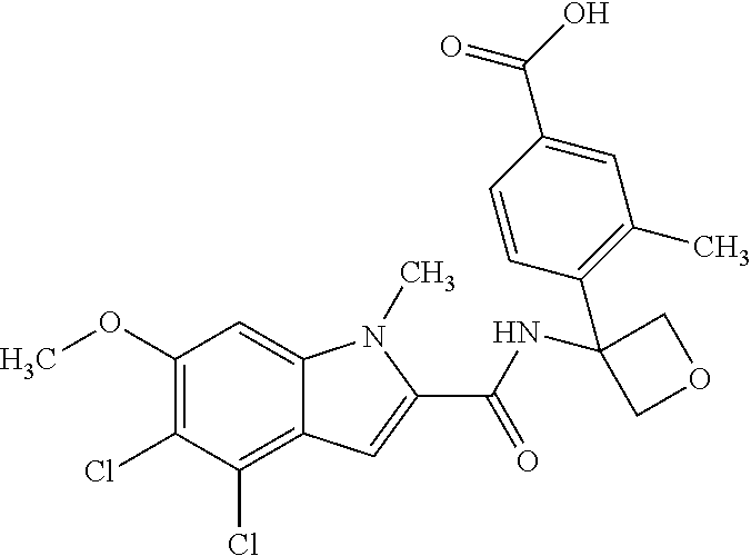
C1(OC)=C(Cl)C(Cl)=C2C(=C1)N(C)C(C(NC1(C3=C(C)C=C(C(=O)O)C=C3)COC1)=O)=C2
